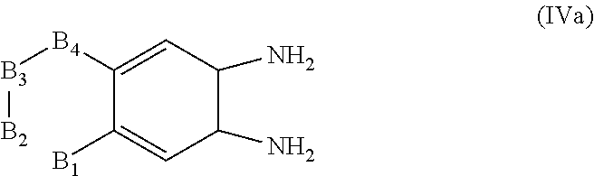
C1([B4][B3][B2])=CC(N)C(N)C=C1[B1]
